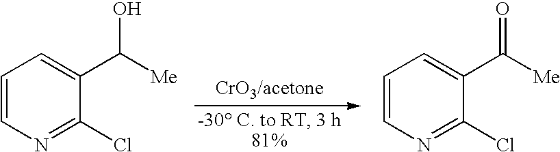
C1=CN=C(Cl)C(C([Me])O)=C1.C1=CN=C(Cl)C(C([Me])=O)=C1
